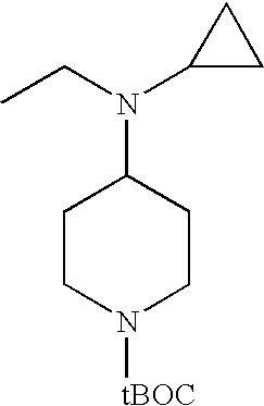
C1CN([tBOC])CCC1N(CC)C1CC1
